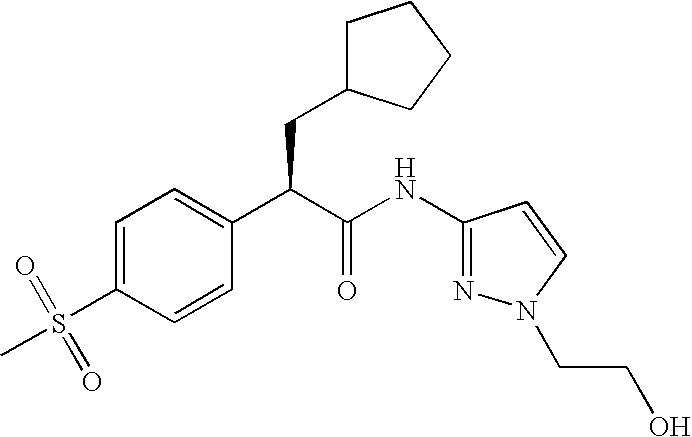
C1=C(S(=O)(C)=O)C=CC(C(C(NC2=NN(CCO)C=C2)=O)CC2CCCC2)=C1
